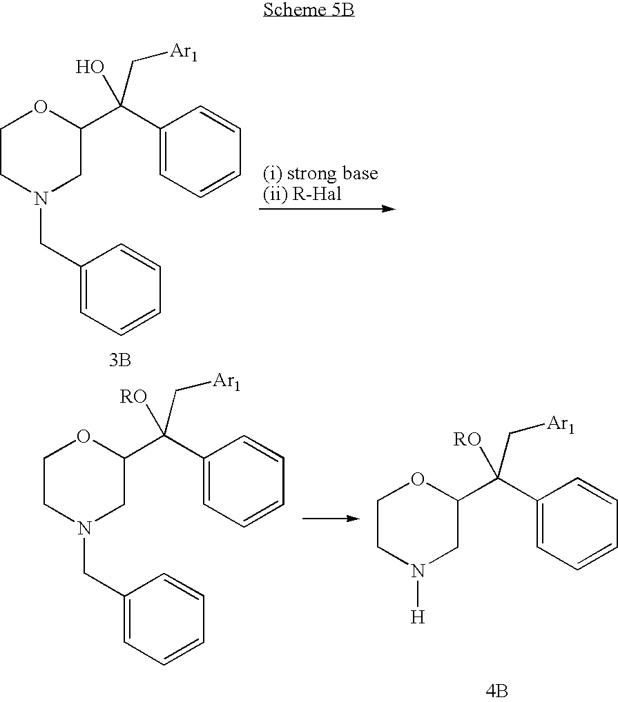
C1CN(CC2=CC=CC=C2)CC(C(C2=CC=CC=C2)(O)C[Ar1])O1.[3B].C1CN(CC2=CC=CC=C2)CC(C(C2=CC=CC=C2)([RO])C[Ar1])O1.C1CN([H])CC(C(C2=CC=CC=C2)([RO])C[Ar1])O1.[4B]
